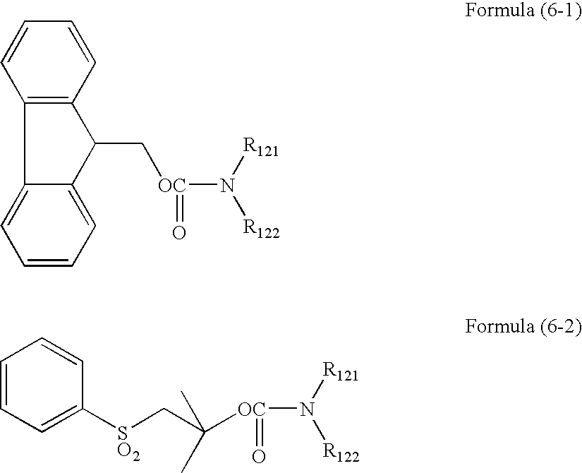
C12=C(C=CC=C1)C(C[OC](=O)N([R121])[R122])C1=CC=CC=C21.C1=CC=C([SO2]CC(C)(C)[OC](=O)N([R121])[R122])C=C1
